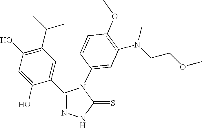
C1(O)=C(C(C)C)C=C(C2=NNC(=S)N2C2=CC(N(CCOC)C)=C(OC)C=C2)C(O)=C1
